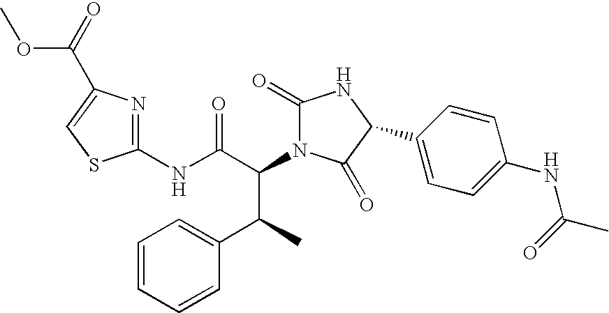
C1(NC(C(N2C(=O)NC(C3=CC=C(NC(=O)C)C=C3)C2=O)C(C2=CC=CC=C2)C)=O)=NC(C(=O)OC)=CS1
